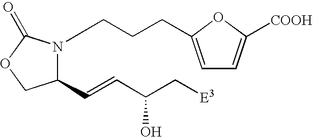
C1=C(CCCN2C(C=CC(C[E3])O)COC2=O)OC([COOH])=C1
